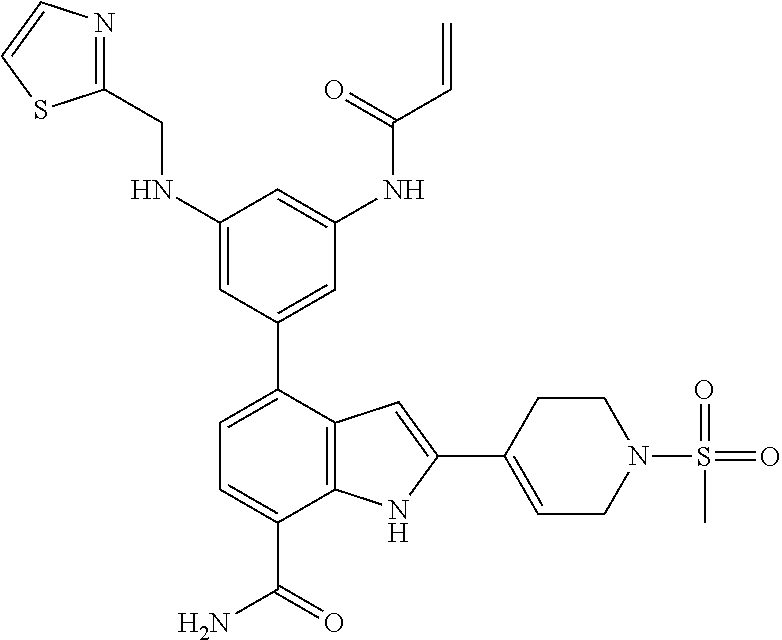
C1=C(C2=CC(NC(C=C)=O)=CC(NCC3=NC=CS3)=C2)C2=C(C(C(=O)N)=C1)NC(C1=CCN(S(=O)(C)=O)CC1)=C2
